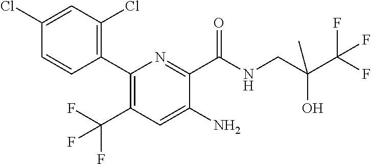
C1(C2=C(Cl)C=C(Cl)C=C2)=C(C(F)(F)F)C=C(N)C(C(NCC(C(F)(F)F)(O)C)=O)=N1
